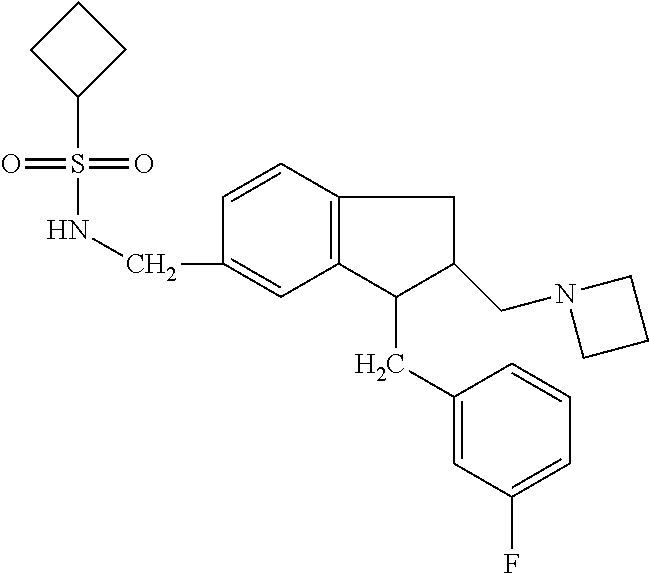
S(=O)(NCC1=CC2=C(C=C1)CC(CN1CCC1)C2CC1=CC(F)=CC=C1)(=O)C1CCC1
